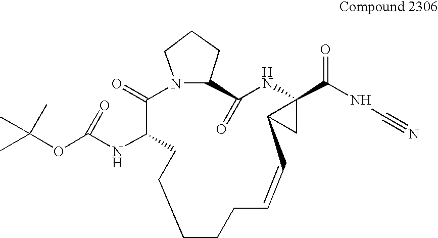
C1CCC=CC2CC2(C(=O)NC#N)NC(=O)C2CCCN2C(=O)C(NC(OC(C)(C)C)=O)CC1
